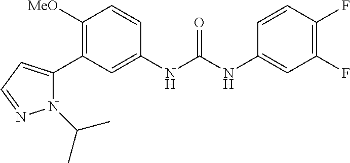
C1([OMe])=C(C2=CC=NN2C(C)C)C=C(NC(=O)NC2=CC(F)=C(F)C=C2)C=C1
